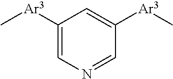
C1([Ar3]C)=CN=CC([Ar3]C)=C1
